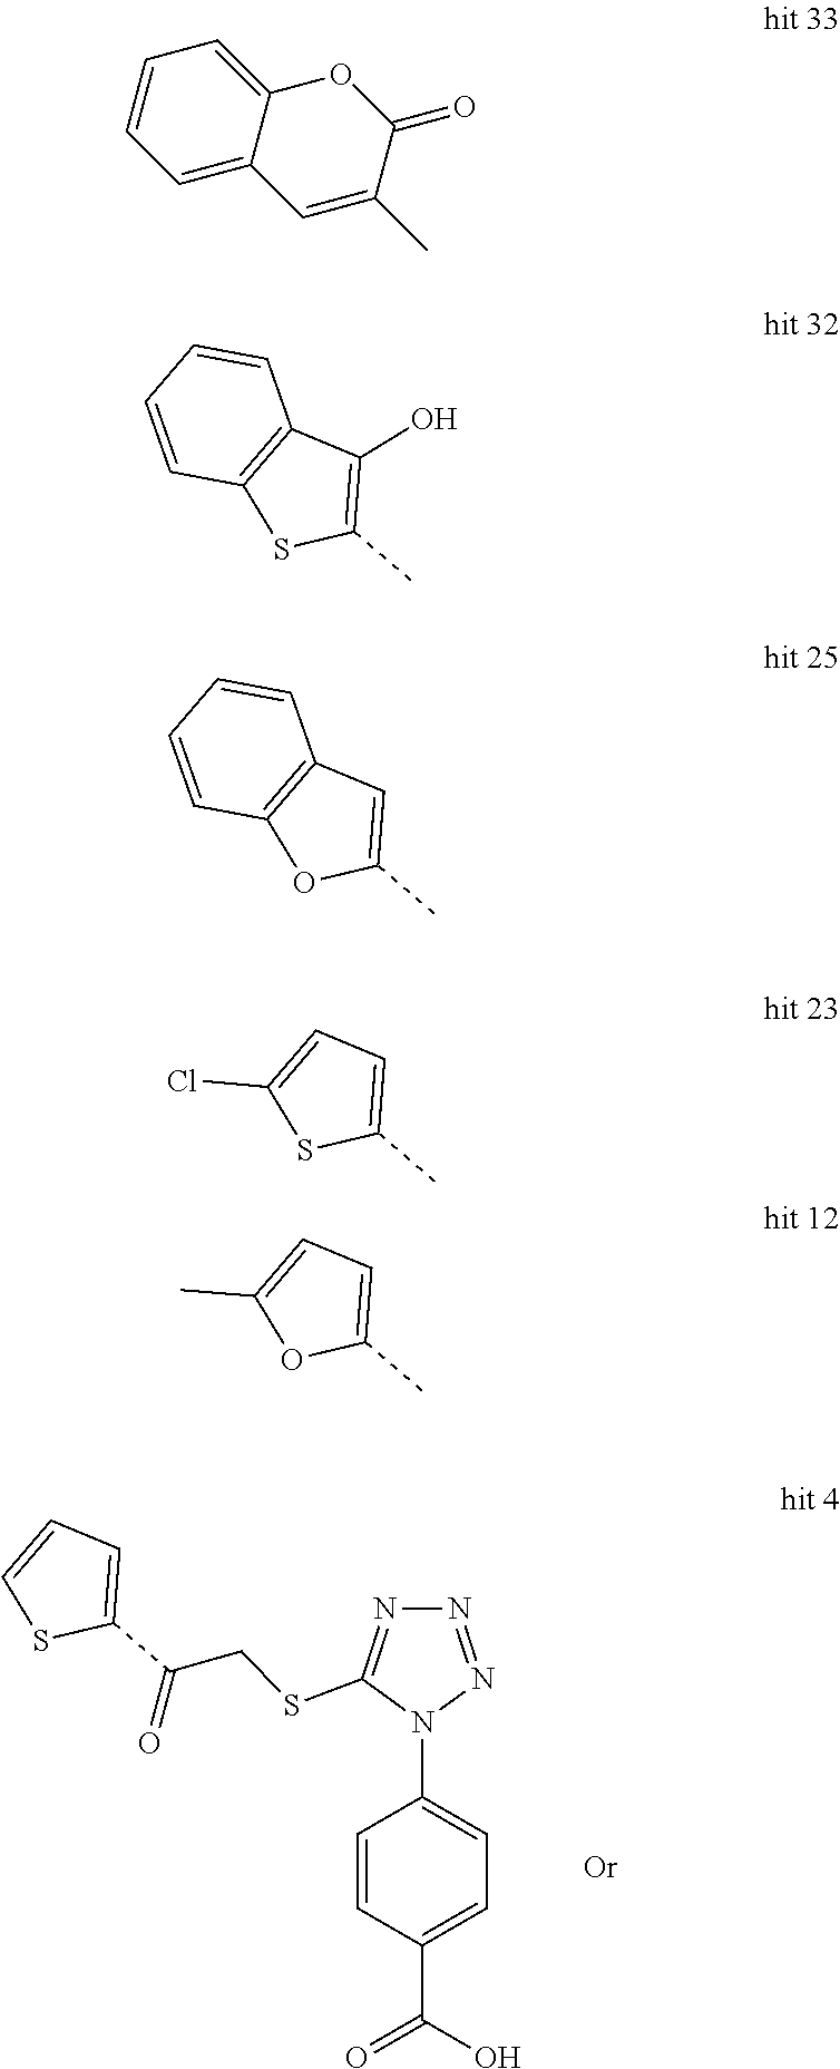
C1=CC(N2C(SCC(C3=CC=CS3)=O)=NN=N2)=CC=C1C(O)=O.C1=C2C(=CC=C1)OC(=O)C(C)=C2.C1(C)=C(O)C2=C(S1)C=CC=C2.C1(C)=CC2=C(O1)C=CC=C2.C1(C)=CC=C(Cl)S1.C1(C)=CC=C(C)O1
